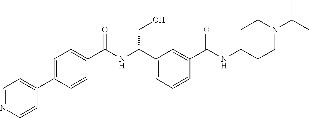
C1=NC=CC(C2=CC=C(C(NC(C3=CC=CC(C(NC4CCN(C(C)C)CC4)=O)=C3)CO)=O)C=C2)=C1
